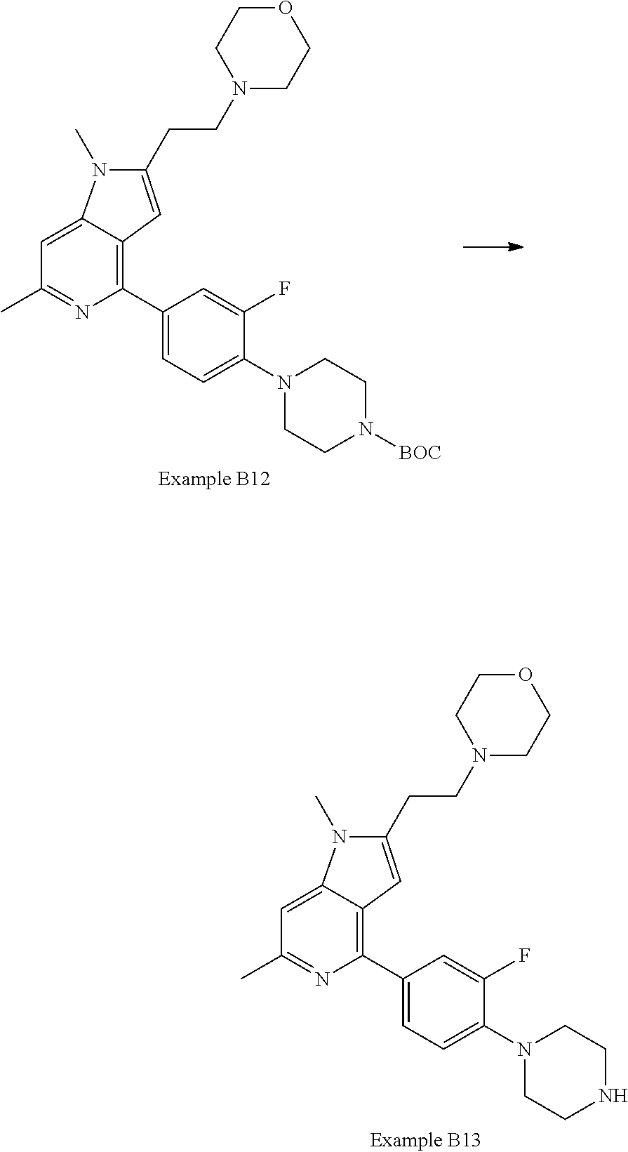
C1(CCN2CCOCC2)=CC2=C(C3=CC=C(N4CCN([BOC])CC4)C(F)=C3)N=C(C)C=C2N1C.C1(CCN2CCOCC2)=CC2=C(C3=CC=C(N4CCNCC4)C(F)=C3)N=C(C)C=C2N1C
